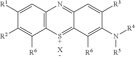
C1=C([R1])C([R2])=C([R6])C2=C1N=C1C(=[S+]2)C([R6])=C(N([R4])[R5])C([R3])=C1.[X]
